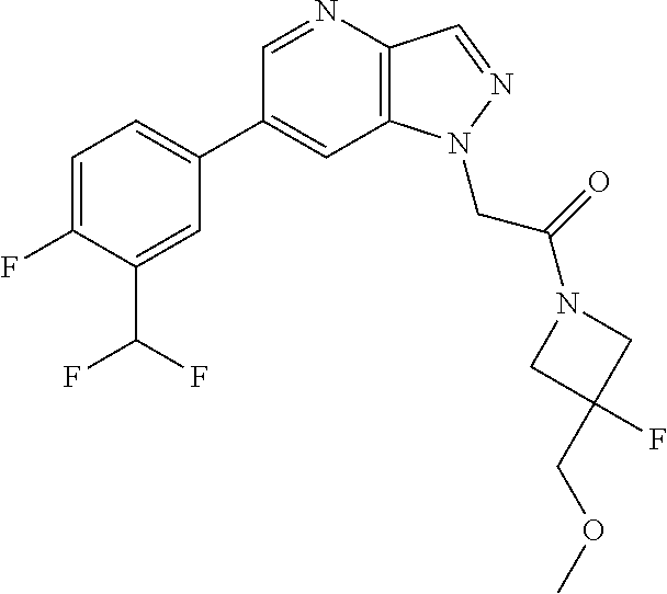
C1(C2=CC=C(F)C(C(F)F)=C2)=CC2=C(C=NN2CC(=O)N2CC(COC)(F)C2)N=C1
